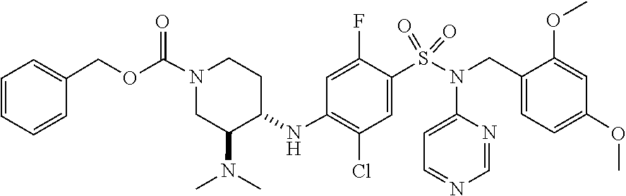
C1=NC(N(S(=O)(=O)C2=CC(Cl)=C(NC3C(N(C)C)CN(C(OCC4=CC=CC=C4)=O)CC3)C=C2F)CC2=CC=C(OC)C=C2OC)=CC=N1
